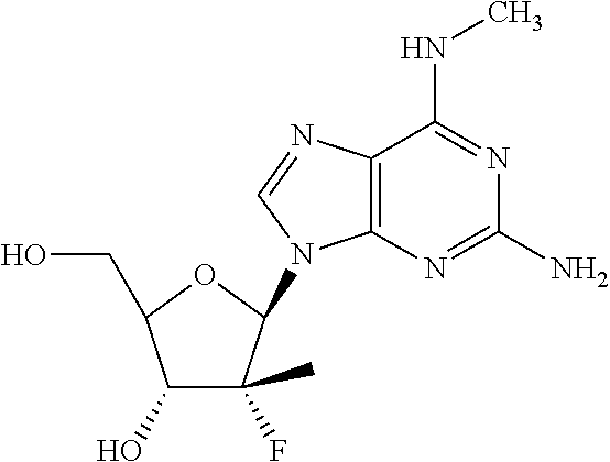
C12=C(N=C(N)N=C1NC)N(C1C(C)(F)C(O)C(CO)O1)C=N2
